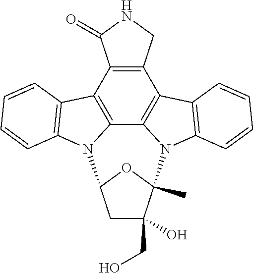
C12=C(C3=C4C5=C1C1=C(C=CC=C1)N5C1(C)C(CO)(O)CC(O1)N4C1=C3C=CC=C1)C(=O)NC2
